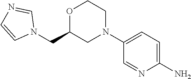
C1(N)=CC=C(N2CCOC(CN3C=NC=C3)C2)C=N1
